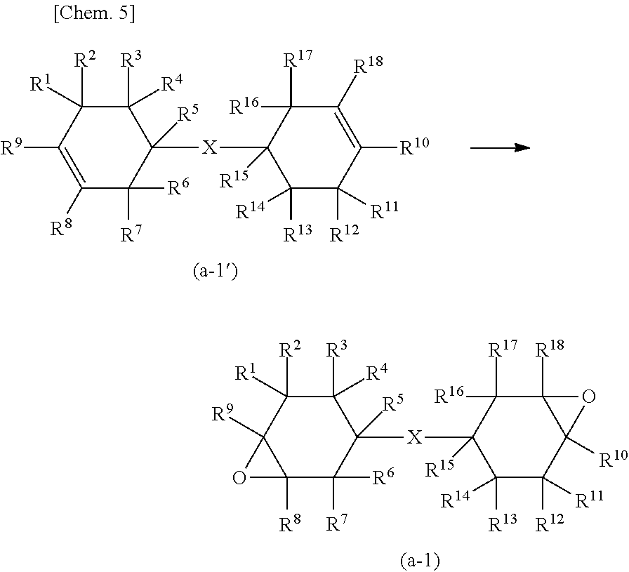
C1([R3])([R4])C([R2])([R1])C2([R9])C([R8])(C([R6])([R7])C1([R5])[X]C1([R15])C([R13])([R14])C([R12])([R11])C3([R10])C([R18])(C1([R16])[R17])O3)O2.C1([R3])([R4])C([R2])([R1])C([R9])=C([R8])C([R6])([R7])C1([R5])[X]C1([R15])C([R13])([R14])C([R12])([R11])C([R10])=C([R18])C1([R16])[R17]
